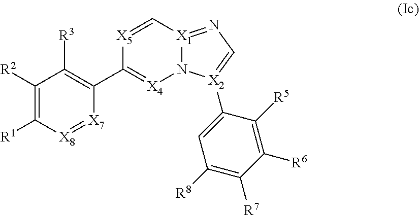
C1([R2])=C([R1])[X8]=[X7]C(C2=[X4]N3[X1](=NC=[X2]3C3=CC([R8])=C([R7])C([R6])=C3[R5])C=[X5]2)=C1[R3]
